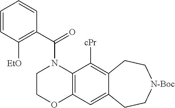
C1COC2=C(N1C(C1=C([EtO])C=CC=C1)=O)C([cPr])=C1C(=C2)CC[N-Boc]CC1
